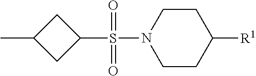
C1(C)CC(S(=O)(=O)N2CCC([R1])CC2)C1
